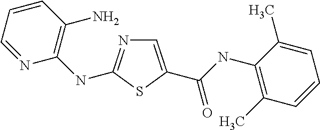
C1=C(C(NC2=C(C)C=CC=C2C)=O)SC(NC2=C(N)C=CC=N2)=N1
